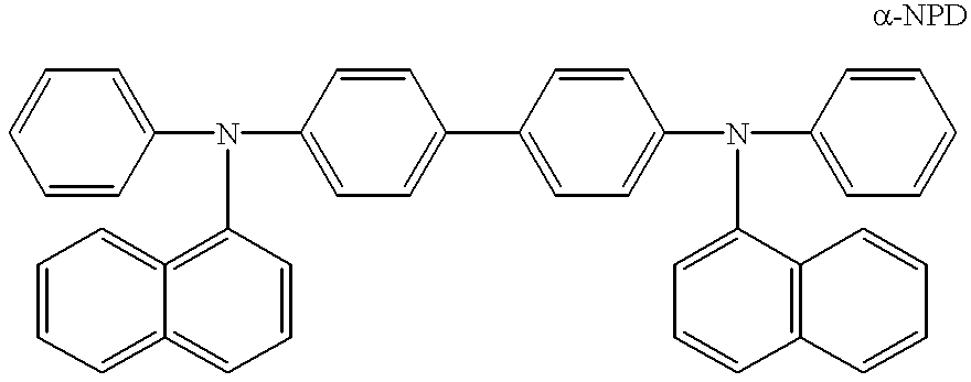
C1=CC(N(C2=CC=C(C3=CC=C(N(C4=CC=CC=C4)C4=CC=CC5=C4C=CC=C5)C=C3)C=C2)C2=C3=CC=CC=C3=CC=C2)=CC=C1
